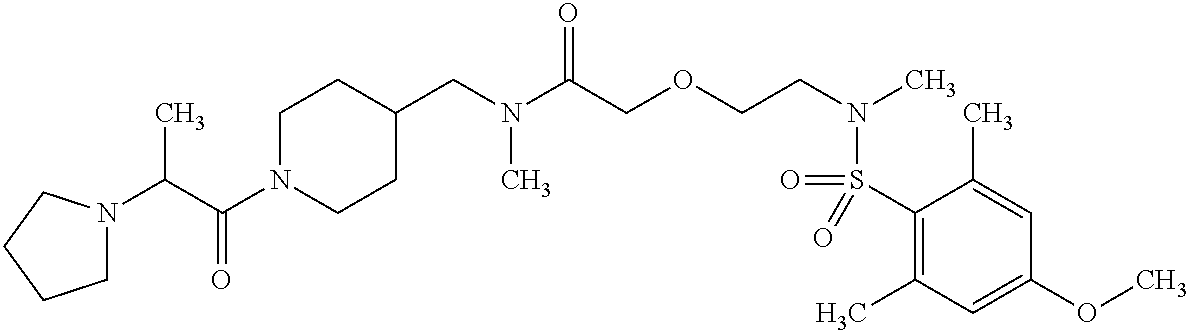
C1(S(=O)(N(CCOCC(N(CC2CCN(C(C(C)N3CCCC3)=O)CC2)C)=O)C)=O)=C(C)C=C(OC)C=C1C
